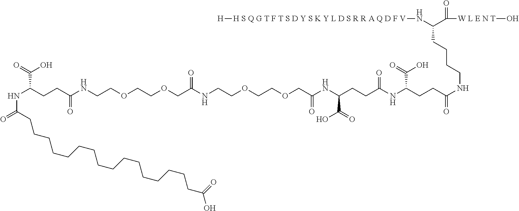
C(COCC(NCCOCCOCC(NC(CCC(NC(CCC(=O)NCCCCC(N[H S Q G T F T S D Y S K Y L D S R R A Q D F V][H])C([W L E N T]O)=O)C(=O)O)=O)C(=O)O)=O)=O)OCCNC(CCC(NC(=O)CCCCCCCCCCCCCCCCC(O)=O)C(=O)O)=O
